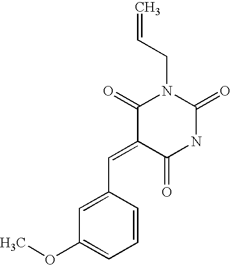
COC1=CC=CC(C=C2C(=O)NC(=O)N(CC=C)C2=O)=C1
